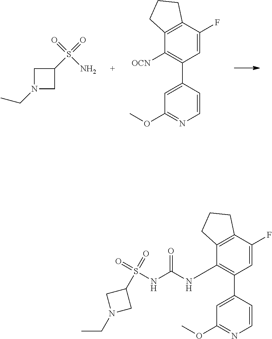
NS(=O)(=O)C1CN(CC)C1.C1([OCN])=C(C2=CC(OC)=NC=C2)C=C(F)C2=C1CCC2.C1(S(=O)(=O)NC(NC2=C(C3=CC(OC)=NC=C3)C=C(F)C3=C2CCC3)=O)CN(CC)C1
